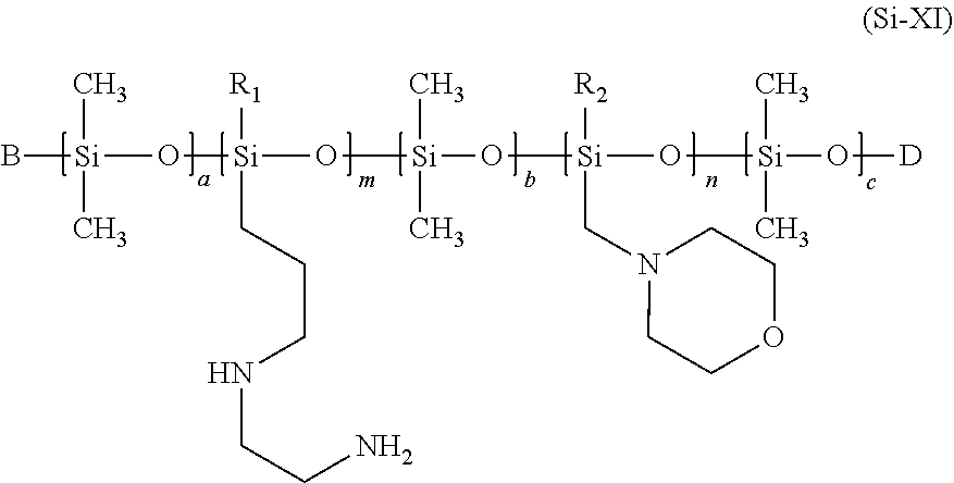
B[Si](C)(C)O[Si]([R1])(CCCNCCN)O[Si](C)(C)O[Si]([R2])(CN1CCOCC1)O[Si](C)(C)O[D]
